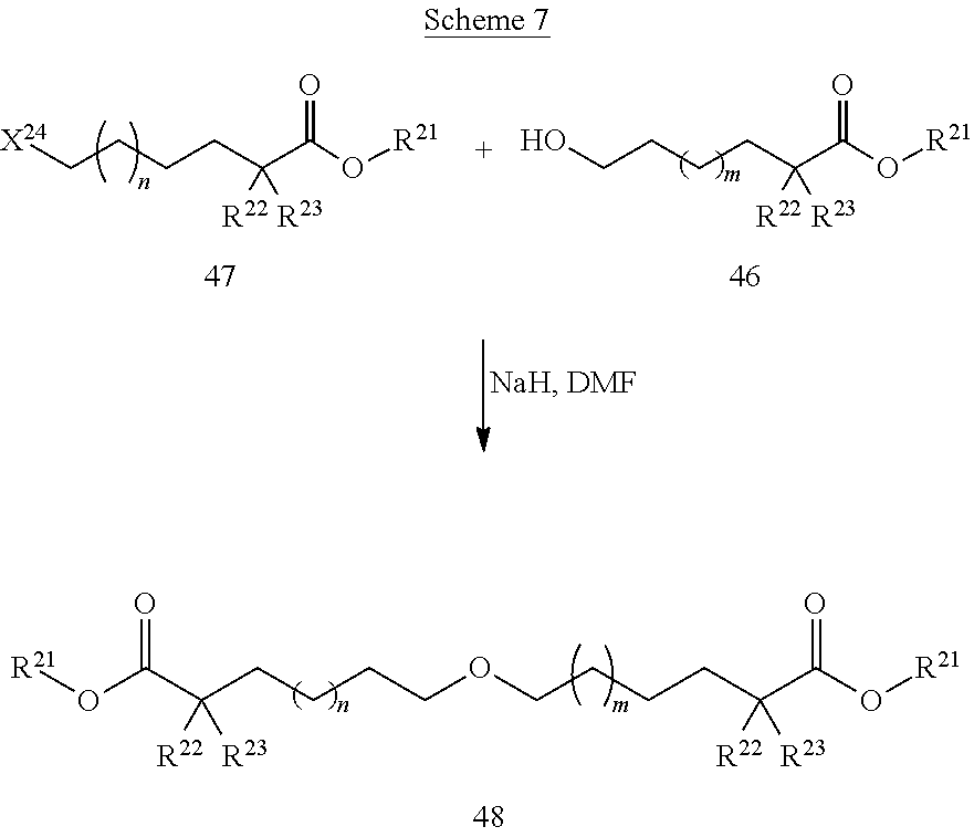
[X24]CCCCC(C(O[R21])=O)([R22])[R23].OCCCCC(C(O[R21])=O)([R22])[R23].O(C(C(CCCCOCCCCC(C(O[R21])=O)([R22])[R23])([R22])[R23])=O)[R21]
